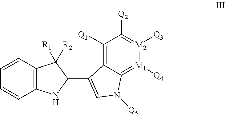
C1([Q1])=C2C(=[M1]([Q4])[M2]([Q3])=C1[Q2])N([Q5])C=C2C1C([R1])([R2])C2=C(N1)C=CC=C2
